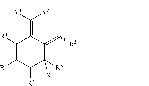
C1([R4])C([R1])C([R2])C([R3])([X])C(=C[R5])C1=C([Y1])[Y2]
